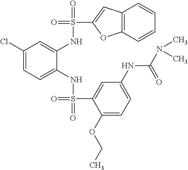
C1(Cl)=CC=C(NS(=O)(C2=CC(NC(N(C)C)=O)=CC=C2OCC)=O)C(NS(=O)(C2=CC3=C(O2)C=CC=C3)=O)=C1
